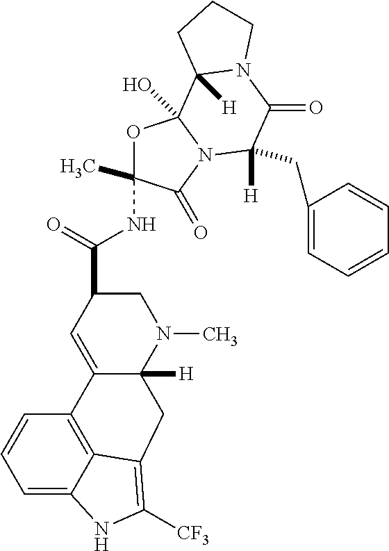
O1C(NC(C2C=C3C([H])(N(C)C2)CC2=C([CF3])NC4=CC=CC3=C42)=O)(C)C(=O)N2C1(O)C1([H])N(C(=O)C2(CC2=CC=CC=C2)[H])CCC1
